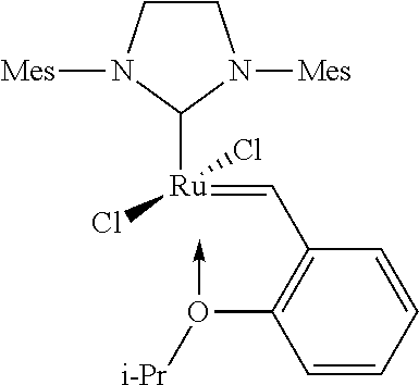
C1CN([Mes])C([Ru](=CC2=C(O(->C)[i-Pr])C=CC=C2)(Cl)Cl)N1[Mes]
